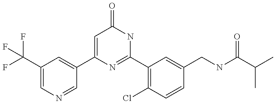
C1(C2=CC(C(F)(F)F)=CN=C2)=CC(=O)NC(C2=C(Cl)C=CC(CNC(C(C)C)=O)=C2)=N1
